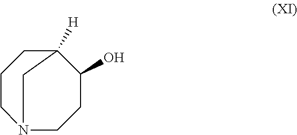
OC1CCN2CCCC1([H])C2
